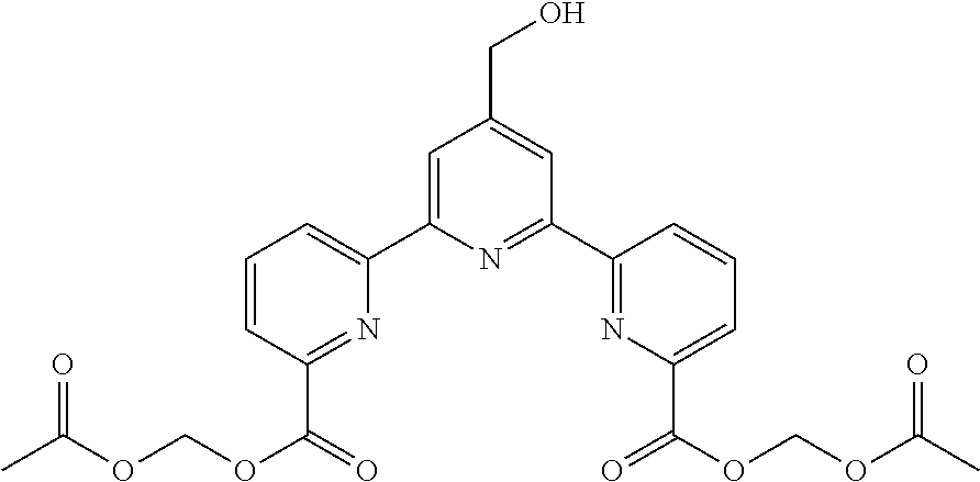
C1(C2=NC(C(=O)OCOC(C)=O)=CC=C2)=NC(C2=CC=CC(C(=O)OCOC(C)=O)=N2)=CC(CO)=C1
